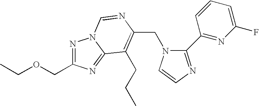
C(N1C(C2=NC(F)=CC=C2)=NC=C1)C1=C(CCC)C2=NC(COCC)=NN2C=N1
